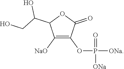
C1([NaO])=C(OP(=O)([ONa])[ONa])C(=O)OC1C(CO)O
